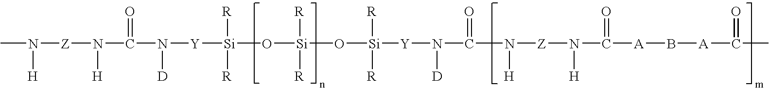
CN([H])[Z]N([H])C(=O)N([D])[Y][Si]([R])([R])O[Si]([R])([R])O[Si]([Y]N(C(N([Z]N(C(=O)[A]B[A]C(C)=O)[H])[H])=O)[D])([R])[R]
